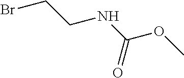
BrCCNC(OC)=O
